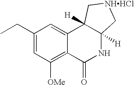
C1(CC)=CC([OMe])=C2C(=C1)C1([H])C([H])(NC2=O)C[NHHCl]C1
